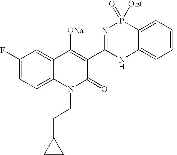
C1(F)=CC=C2C(=C1)C([ONa])=C(C1=NP(=O)([OEt])C3=CC=CC=C3N1)C(=O)N2CCC1CC1
